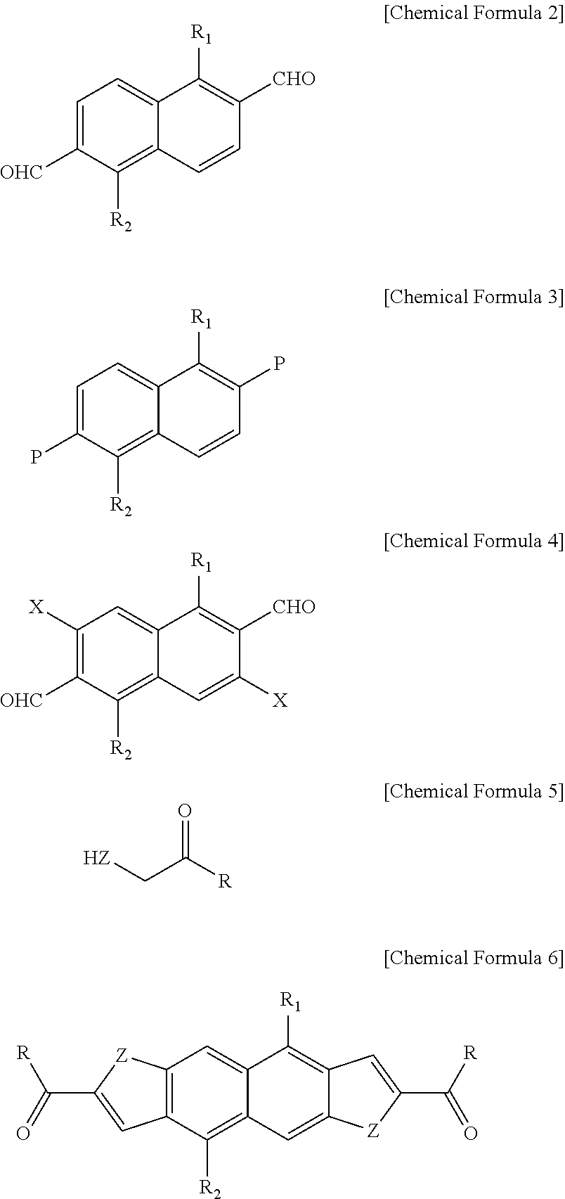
C1=C([OHC])C([R2])=C2C(=C1)C([R1])=C([CHO])C=C2.C1=C(P)C([R2])=C2C(=C1)C([R1])=C(P)C=C2.C1([X])=C([OHC])C([R2])=C2C(=C1)C([R1])=C([CHO])C([X])=C2.[HZ]CC([R])=O.C12=C(C([R2])=C3C(=C1)C([R1])=C1C(=C3)[Z]C(C([R])=O)=C1)C=C(C(=O)[R])[Z]2
